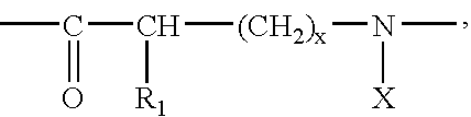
CC(=O)C([(CH2)x]N(C)[X])[R1]
